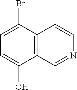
C12=C(C(Br)=CC=C1O)C=CN=C2
